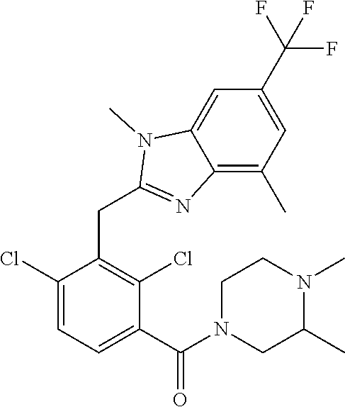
C1(Cl)=CC=C(C(=O)N2CC(C)N(C)CC2)C(Cl)=C1CC1=NC2=C(C)C=C(C(F)(F)F)C=C2N1C
